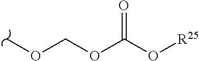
COCOC(O[R25])=O
